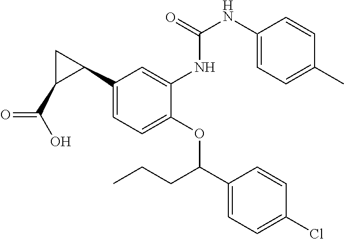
C1(C2CC2C(O)=O)=CC=C(OC(CCC)C2=CC=C(Cl)C=C2)C(NC(=O)NC2=CC=C(C)C=C2)=C1
